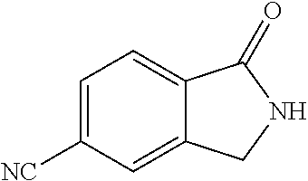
C1=C([NC])C=C2C(=C1)C(=O)NC2
